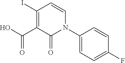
C1(I)=C(C(=O)O)C(=O)N(C2=CC=C(F)C=C2)C=C1
